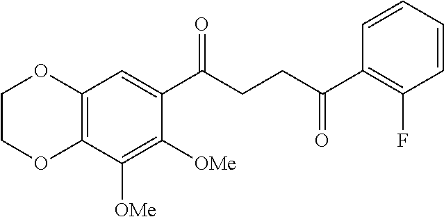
C12=C(C([OMe])=C([OMe])C(C(CCC(C3=C(F)C=CC=C3)=O)=O)=C1)OCCO2
